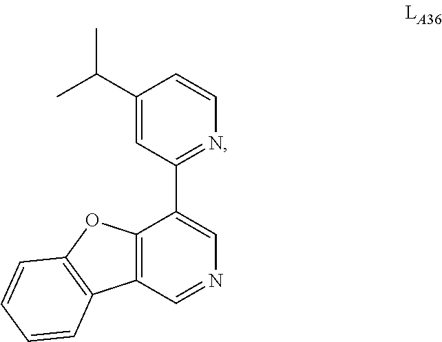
C1(C(C)C)=CC(C2=CN=CC3=C2OC2=C3C=CC=C2)=NC=C1
